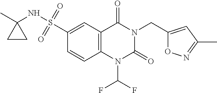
C12=C(C=C(S(NC3(C)CC3)(=O)=O)C=C1)C(=O)N(CC1=CC(C)=NO1)C(=O)N2C(F)F
